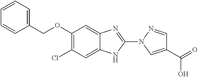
O(C1=C(Cl)C=C2C(=C1)N=C(N1C=C(C(O)=O)C=N1)N2)CC1=CC=CC=C1
